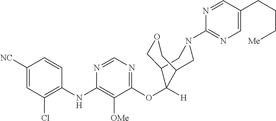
C1=CC(NC2=C([OMe])C(OC3([H])C4COCC3CN(C3=NC=C(CCC[Me])C=N3)C4)=NC=N2)=C(Cl)C=C1[NC]
